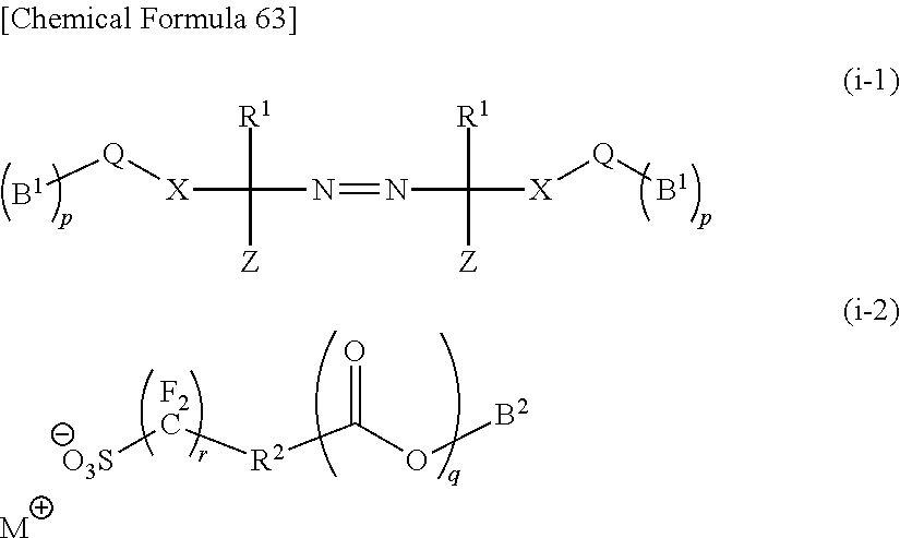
[B1][Q][X]C([R1])([Z])N=NC([R1])([Z])[X][Q][B1].[O3S][F2C][R2]C(=O)O[B2].[M]
